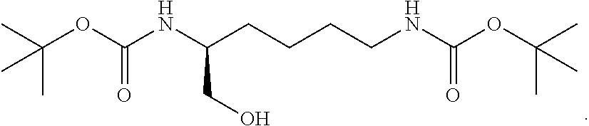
C(OC(NC(CCCCNC(OC(C)(C)C)=O)CO)=O)(C)(C)C
